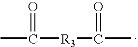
C(C)(=O)[R3]C(=O)C
